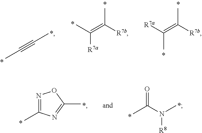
CC#CC.CC(=C([R7b])C)[R7a].[R7a]C(=C([R7b])C)C.CC(N(C)[R8])=O.N1=C(C)N=C(C)O1
